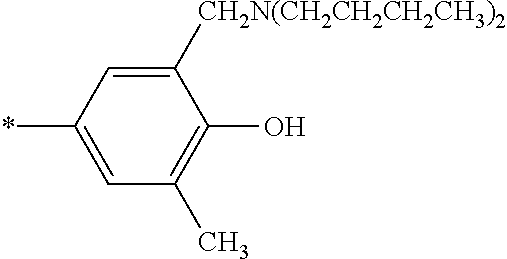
C1=C(*)C=C([CH2N(CH2CH2CH2CH3)2])C(O)=C1C
